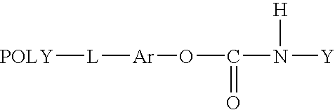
[POLY][L][Ar]OC(N([Y])[H])=O
